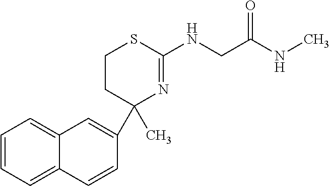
C1CC(C2=CC3=CC=CC=C3C=C2)(C)N=C(NCC(=O)NC)S1
